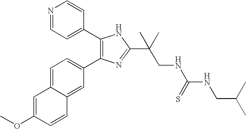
COC1=CC2=CC=C(C3=C(C4=CC=NC=C4)NC(C(CNC(NCC(C)C)=S)(C)C)=N3)C=C2C=C1
